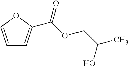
C1=COC(C(OCC(C)O)=O)=C1
